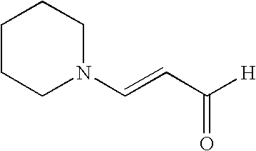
C1CCN(C=CC([H])=O)CC1
